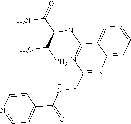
C12=CC=CC=C1N=C(CNC(=O)C1=CC=NC=C1)N=C2NC(C(=O)N)C(C)C
